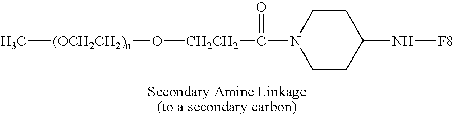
C[(OCH2CH2)n]O[CH2CH2]C(N1CCC(N[F8])CC1)=O
